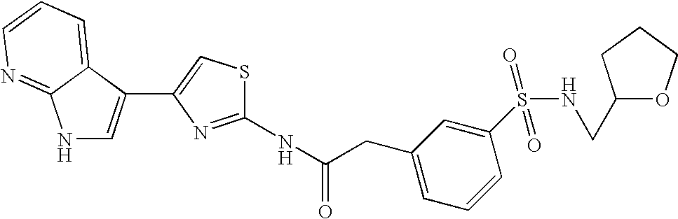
N1C=C(C2=CSC(NC(CC3=CC=CC(S(NCC4OCCC4)(=O)=O)=C3)=O)=N2)C2=CC=CN=C12
